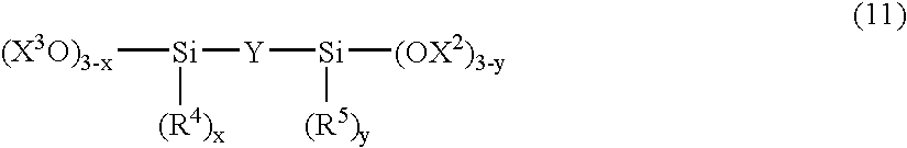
[(X3O)3-x][Si]([(R4)x])[Y][Si]([(R5)y])[(OX2)3-y]
